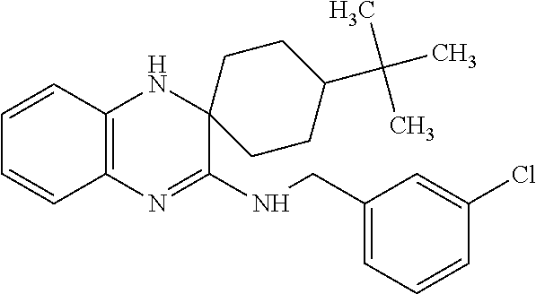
C1=CC2=C(C=C1)N=C(NCC1=CC=CC(Cl)=C1)C1(N2)CCC(C(C)(C)C)CC1
